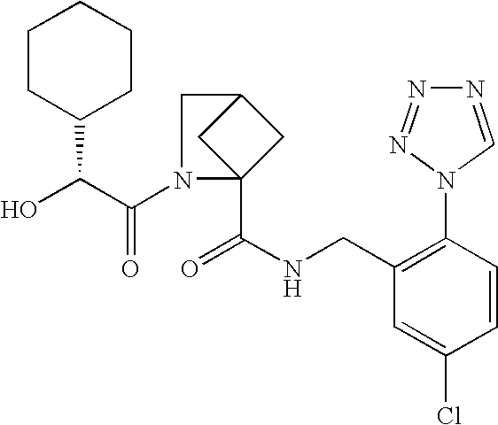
C1(CNC(=O)C23CC(C2)CN3C(C(O)C2CCCCC2)=O)=C(N2C=NN=N2)C=CC(Cl)=C1
